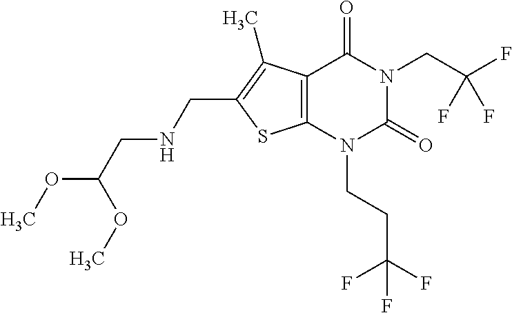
C12=C(N(CCC(F)(F)F)C(=O)N(CC(F)(F)F)C1=O)SC(CNCC(OC)OC)=C2C
